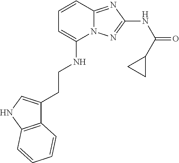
C1(NCCC2=CNC3=C2C=CC=C3)=CC=CC2=NC(NC(=O)C3CC3)=NN12
